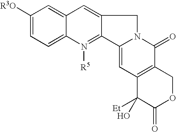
C1([R3O])=CC=C2C(=C1)C=C1C(=N2[R5])C2=CC3=C(C(=O)N2C1)COC(=O)C3([Et])O
